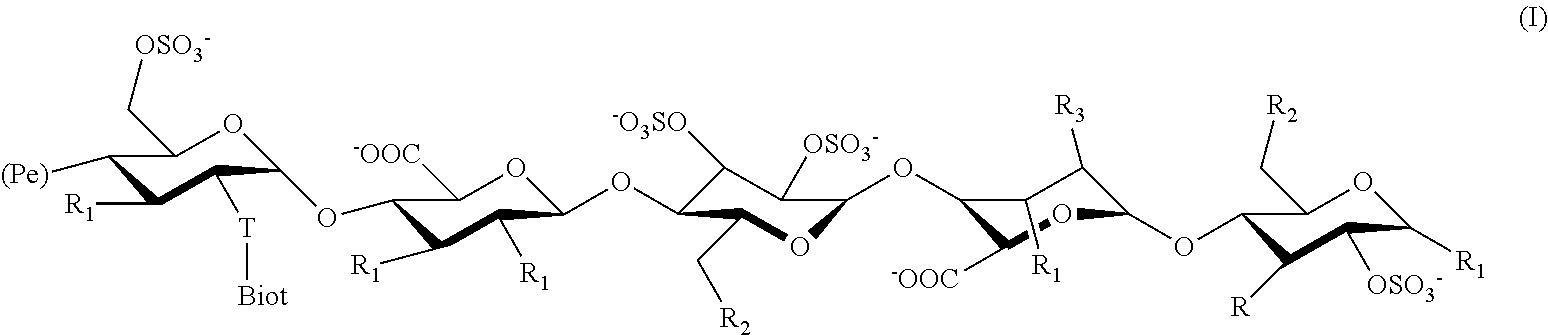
C1([(Pe)])C([R1])C([T][Biot])C(OC2C([R1])C([R1])C(OC3C([-O3SO])C([OSO3-])C(OC4C([-OOC])OC(OC5C([R])C([OSO3-])C([R1])OC5C[R2])C([R3])C4[R1])OC3C[R2])OC2[-OOC])OC1C[OSO3-]
